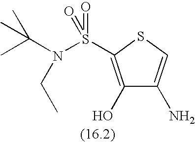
C1(O)=C(S(N(C(C)(C)C)CC)(=O)=O)SC=C1N
